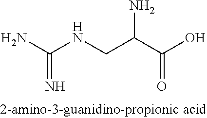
NC(NCC(C(O)=O)N)=N
